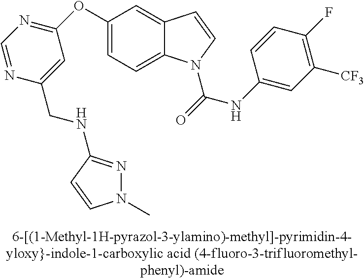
C1(OC2=NC=NC(CNC3=NN(C)C=C3)=C2)=CC=C2C(=C1)C=CN2C(=O)NC1=CC([CF3])=C(F)C=C1
